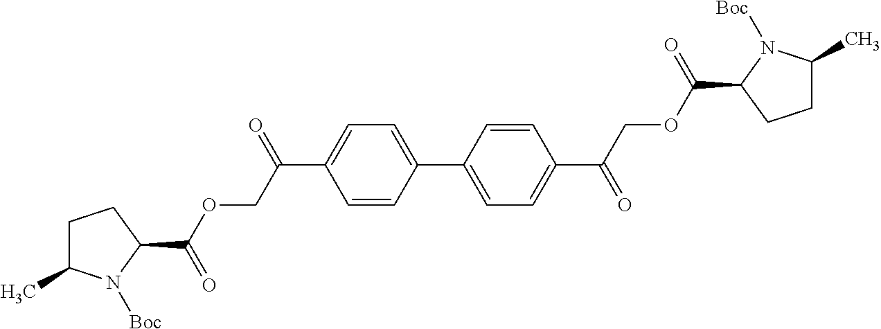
C1(C2=CC=C(C(COC(C3CCC(C)N3[Boc])=O)=O)C=C2)=CC=C(C(COC(C2CCC(C)N2[Boc])=O)=O)C=C1
